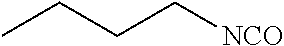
CCCC[NCO]
